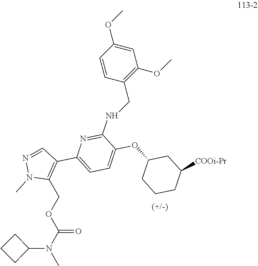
C1(NCC2=C(OC)C=C(OC)C=C2)=NC(C2=C(COC(N(C)C3CCC3)=O)N(C)N=C2)=CC=C1OC1CCCC([COOi-Pr])C1
